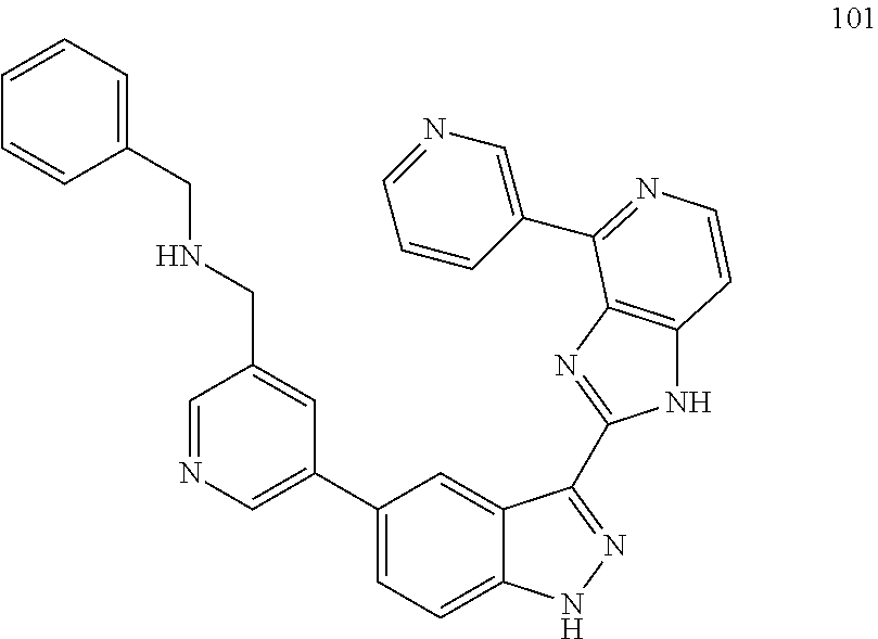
C1(C2=CN=CC(CNCC3=CC=CC=C3)=C2)=CC=C2C(=C1)C(C1=NC3=C(N1)C=CN=C3C1=CN=CC=C1)=NN2
